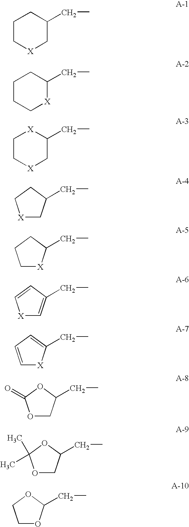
C1C[X]CC(CC)C1.C1CC[X]C(CC)C1.C1C[X]CC(CC)[X]1.[X]1CC(CC)CC1.C1[X]C(CC)CC1.[X]1C=C(CC)C=C1.C1=CC=C(CC)[X]1.O1CC(CC)OC1=O.O1CC(CC)OC1(C)C.C1OC(CC)OC1
